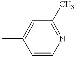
CC1=CC(C)=NC=C1
